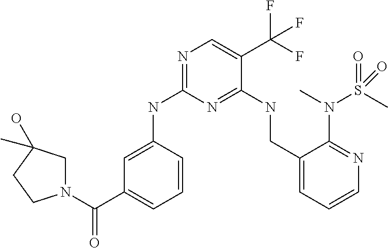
C1=C(NC2=NC=C(C(F)(F)F)C(NCC3=CC=CN=C3N(C)S(C)(=O)=O)=N2)C=CC=C1C(N1CC(C)(O)CC1)=O
